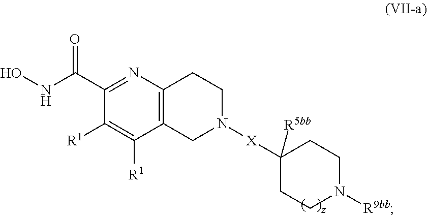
C12=C(N=C(C(NO)=O)C([R1])=C1[R1])CCN([X]C1([R5bb])CCN([R9bb])CC1)C2
